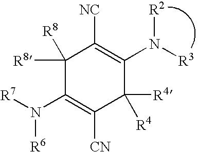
C1(N([R7])[R6])=C([CN])C([R4])([R4])C(N([R3])[R2])=C([NC])C1([R8])[R8]
